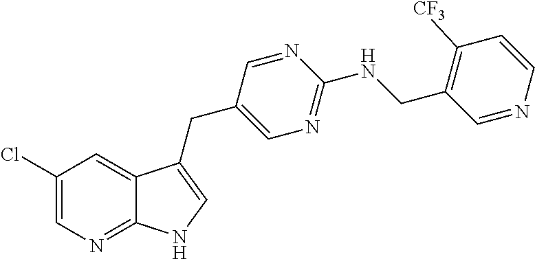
C1(Cl)=CN=C2C(=C1)C(CC1=CN=C(NCC3=C([CF3])C=CN=C3)N=C1)=CN2
